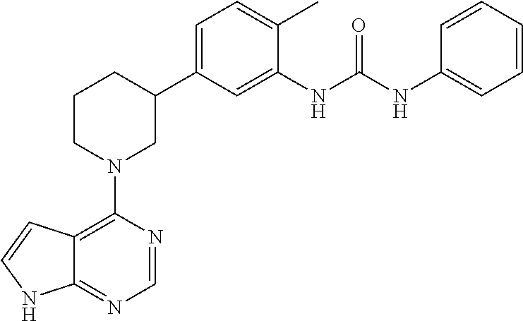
C12=C(N3CC(C4=CC=C(C)C(NC(NC5=CC=CC=C5)=O)=C4)CCC3)N=CN=C1NC=C2
